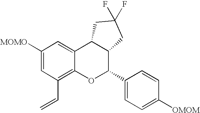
C1([MOMO])=CC(C=C)=C2C(=C1)C1C(C(C3=CC=C([OMOM])C=C3)O2)CC(F)(F)C1
